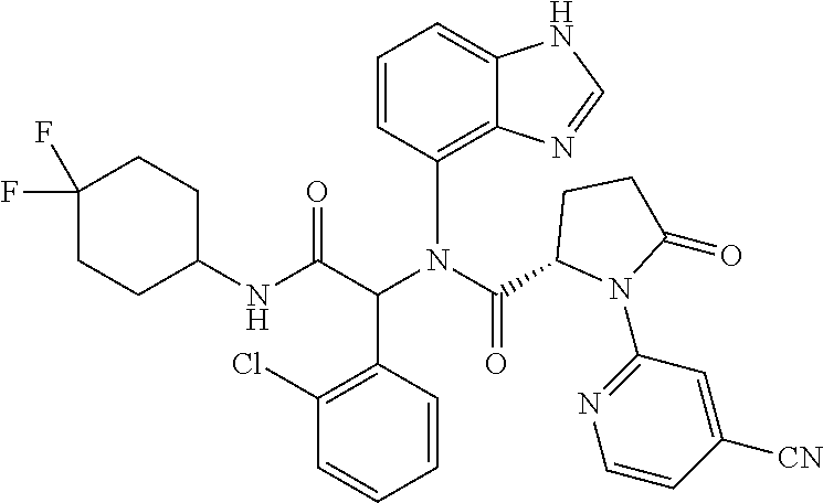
C1(NC(C(N(C(=O)C2N(C3=NC=CC([CN])=C3)C(=O)CC2)C2=C3C(=CC=C2)NC=N3)C2=C(Cl)C=CC=C2)=O)CCC(F)(F)CC1
